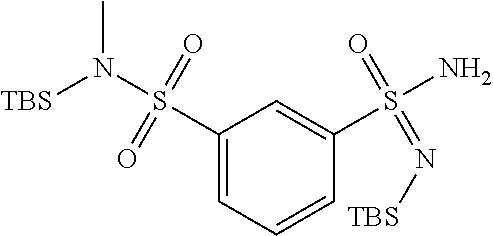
N(C)(S(=O)(=O)C1=CC=CC(S(=O)(=N[TBS])N)=C1)[TBS]
